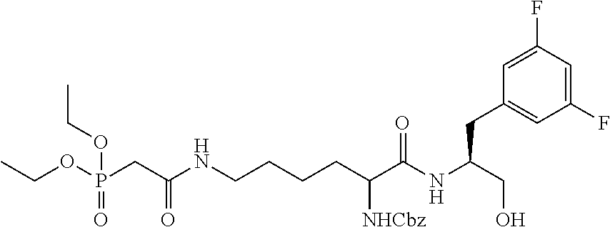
CCOP(CC(NCCCCC(C(NC(CO)CC1=CC(F)=CC(F)=C1)=O)[NHCbz])=O)(=O)OCC
